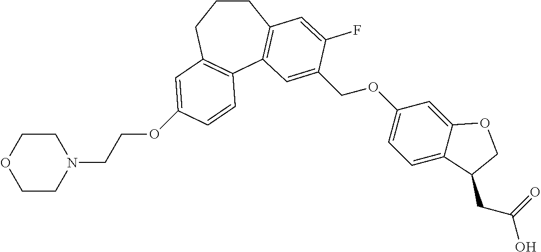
C1CCC2=C(C3=C1C=C(F)C(COC1=CC=C4C(=C1)OCC4CC(=O)O)=C3)C=CC(OCCN1CCOCC1)=C2
